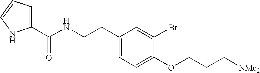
C1(CCNC(C2=CC=CN2)=O)=CC=C(OCCC[NMe2])C(Br)=C1
